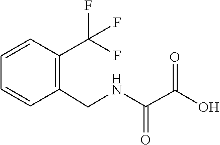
C1=CC=CC(C(F)(F)F)=C1CNC(C(O)=O)=O
